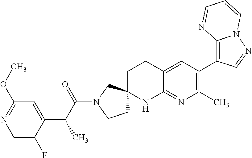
C1=C(F)C(C(C(N2CCC3(C2)CCC2=CC(C4=C5N(N=C4)C=CC=N5)=C(C)N=C2N3)=O)C)=CC(OC)=N1
